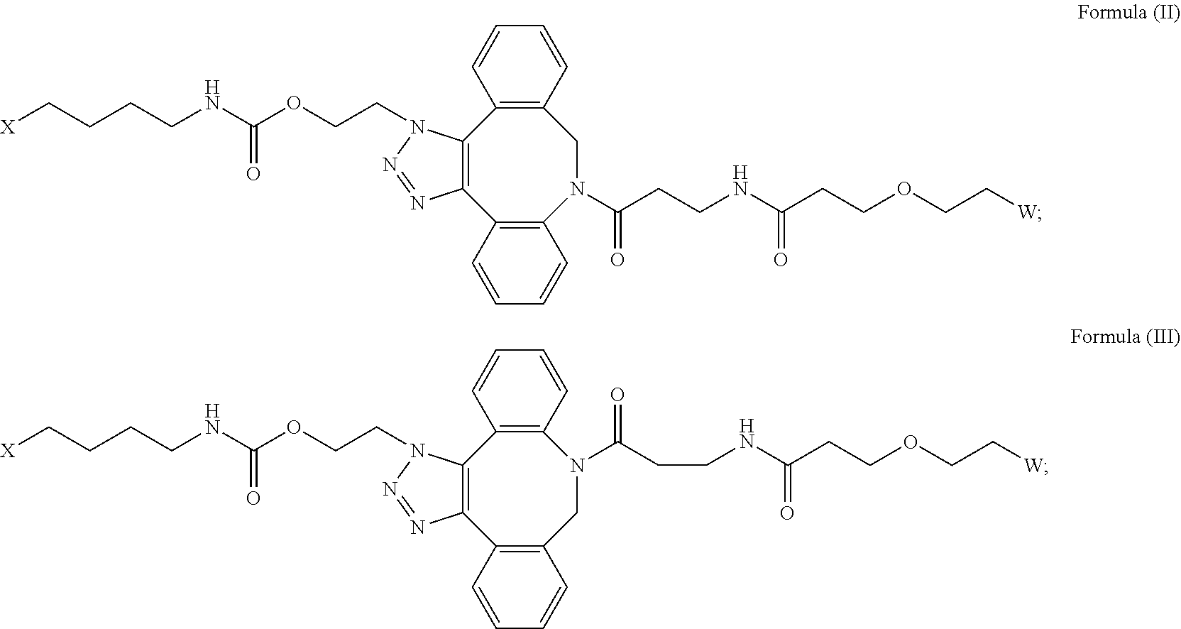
C12=C(C3=C(N(C(CCNC(CCOCC[W])=O)=O)CC4=C1C=CC=C4)C=CC=C3)N=NN2CCOC(NCCCC[X])=O.C12=C(C3=C(CN(C(CCNC(CCOCC[W])=O)=O)C4=C1C=CC=C4)C=CC=C3)N=NN2CCOC(NCCCC[X])=O
